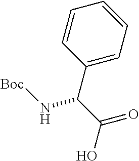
C1=CC(C(C(=O)O)N[Boc])=CC=C1
